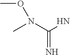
CON(C)C(N)=N
